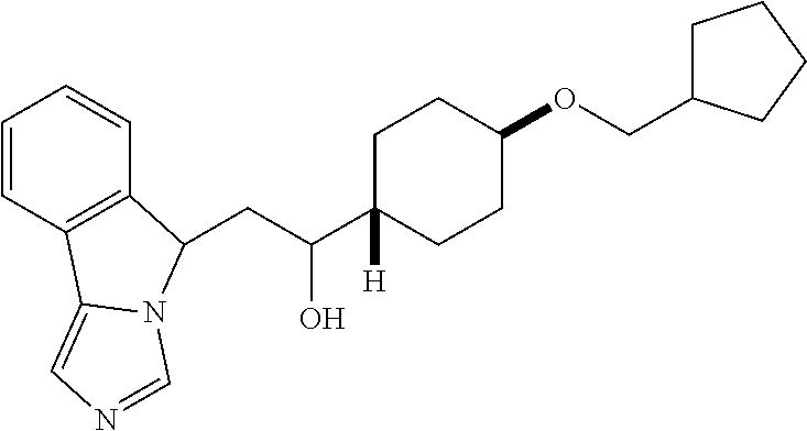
C1=CC2=C(C=C1)C(CC(C1([H])CCC(OCC3CCCC3)CC1)O)N1C2=CN=C1
